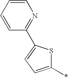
C1(*)=CC=C(C2=NC=CC=C2)S1
